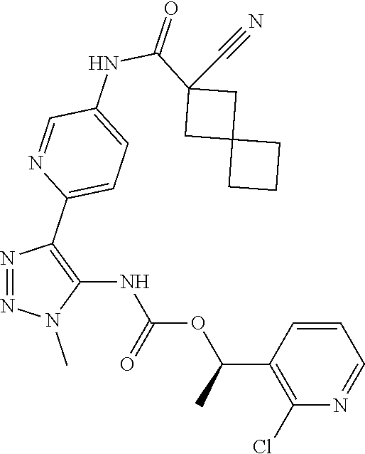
N1=NC(C2=CC=C(NC(=O)C3(C#N)CC4(C3)CCC4)C=N2)=C(NC(OC(C2=C(Cl)N=CC=C2)C)=O)N1C
